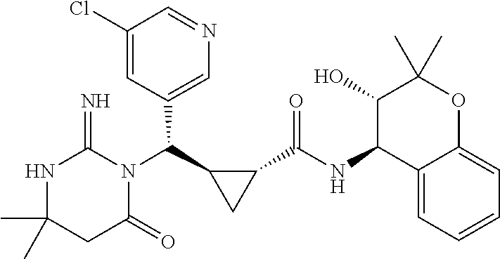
CC1(C)NC(=N)N(C(C2CC2C(NC2C3=CC=CC=C3OC(C)(C)C2O)=O)C2=CN=CC(Cl)=C2)C(=O)C1
